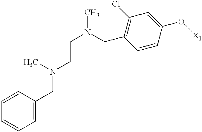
C(C1=C(Cl)C=C(O[X1])C=C1)N(CCN(CC1=CC=CC=C1)C)C
